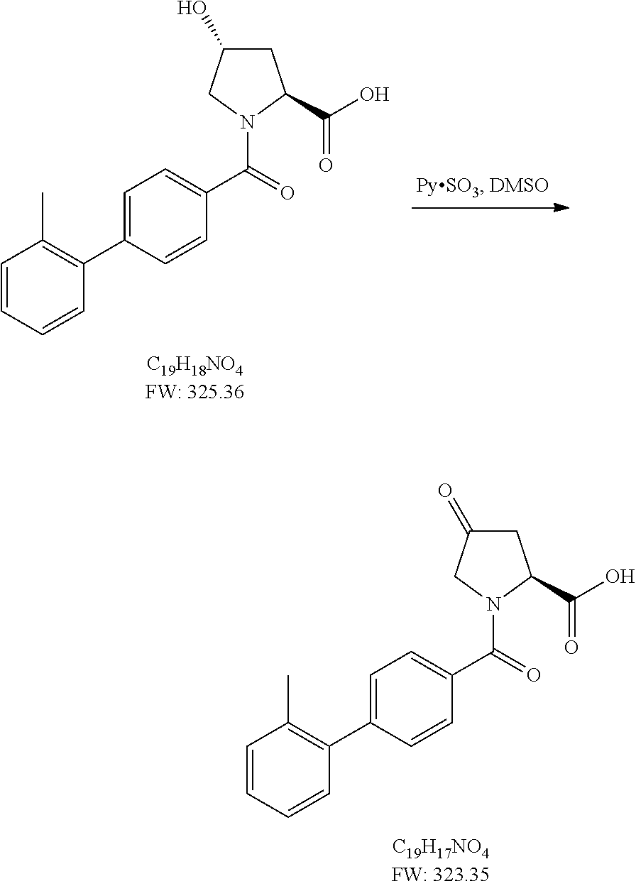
C1=CC=CC(C2=CC=C(C(=O)N3CC(=O)CC3C(O)=O)C=C2)=C1C.C1=CC=CC(C2=CC=C(C(=O)N3CC(O)CC3C(O)=O)C=C2)=C1C
